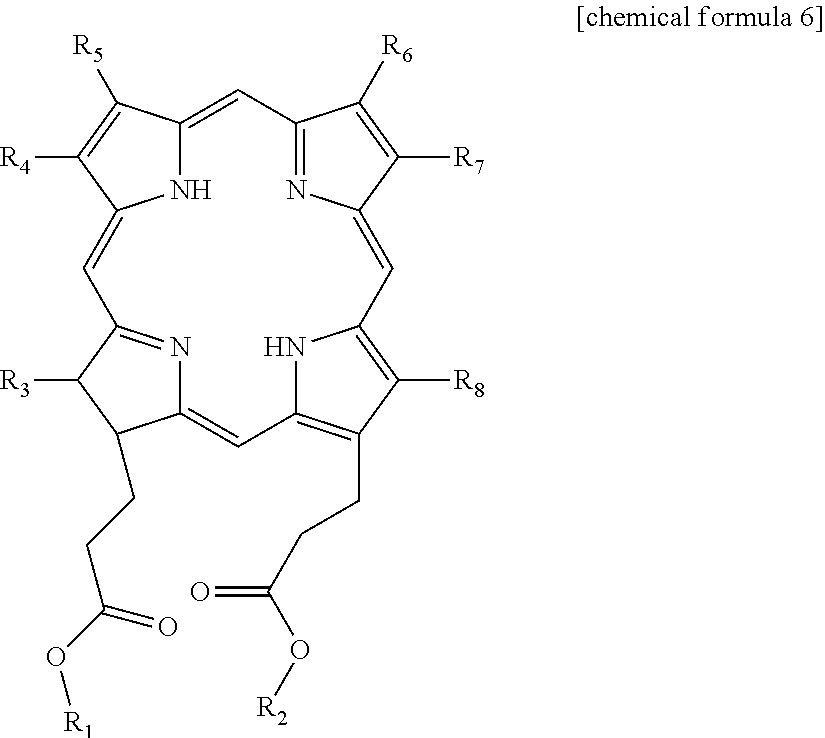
N1=C2C([R6])=C([R7])C1=CC1=C([R8])C(CCC(=O)O[R2])=C(N1)C=C1N=C(C=C3NC(=C2)C([R5])=C3[R4])C([R3])C1CCC(O[R1])=O
